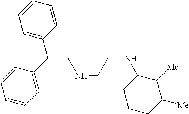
C(CNCCNC1CCCC([Me])C1[Me])(C1=CC=CC=C1)C1=CC=CC=C1
